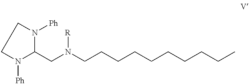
C(N(CCCCCCCCCC)[R])C1N([Ph])CCN1[Ph]
